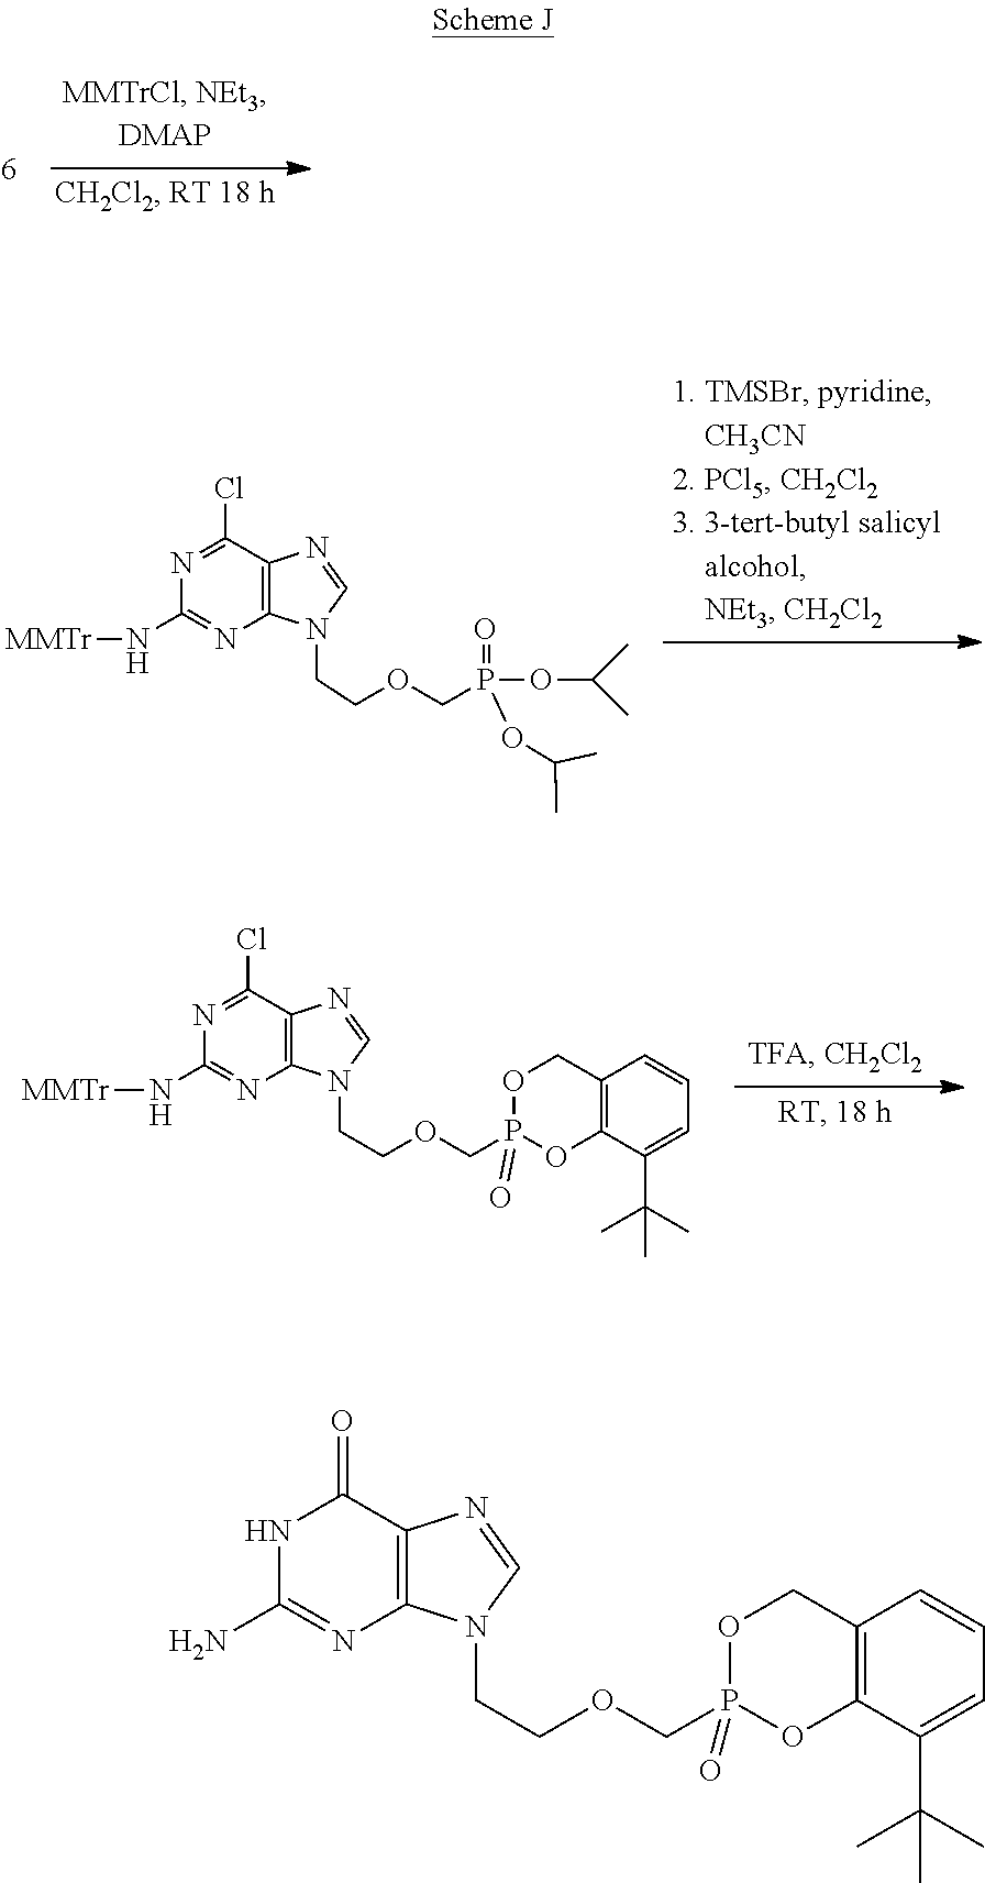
N1C(N)=NC2=C(C1=O)N=CN2CCOCP1(=O)OC2=C(CO1)C=CC=C2C(C)(C)C.N1=C(Cl)C2=C(N=C1N[MMTr])N(CCOCP(OC(C)C)(=O)OC(C)C)C=N2.N1=C(Cl)C2=C(N=C1N[MMTr])N(CCOCP1(=O)OC3=C(CO1)C=CC=C3C(C)(C)C)C=N2
